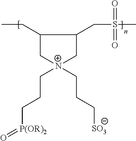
C1(CC)C[N+](CCC[P(OR)2]=O)(CCC[SO3])CC1CS(C)(=O)=O
